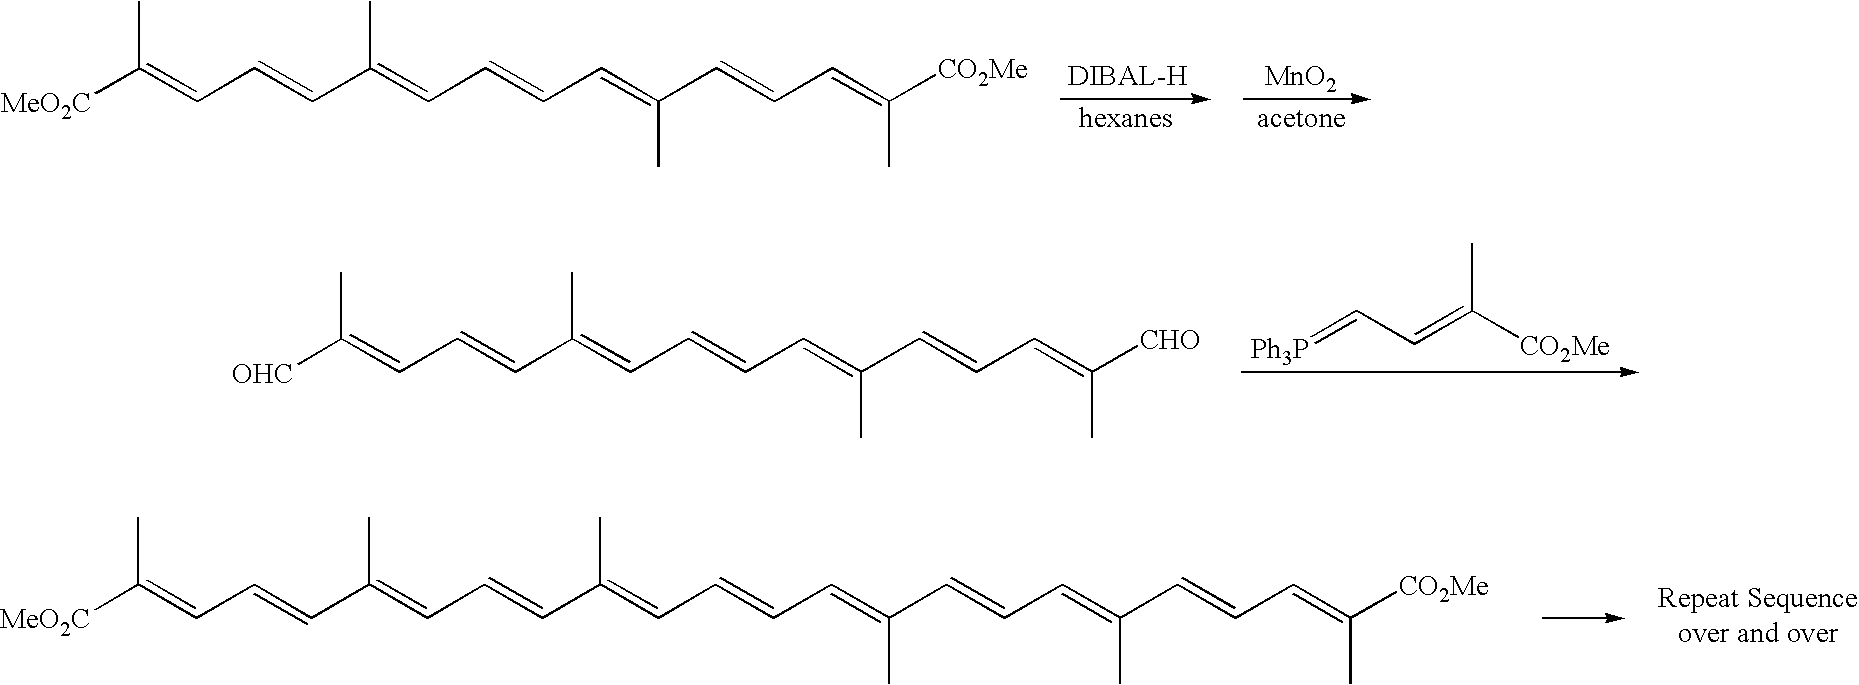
[MeO2C]C(=CC=CC(=CC=CC=C(C=CC=C([CO2Me])C)C)C)C.[MnO2].[Ph3P]=CC=C([CO2Me])C.[OHC]C(=CC=CC(=CC=CC=C(C=CC=C([CHO])C)C)C)C.[MeO2C]C(=CC=CC(=CC=CC(=CC=CC=C(C=CC=C(C)C=CC=C(C)[CO2Me])C)C)C)C
